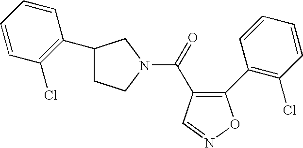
C1(C2=C(Cl)C=CC=C2)=C(C(=O)N2CC(C3=C(Cl)C=CC=C3)CC2)C=NO1
